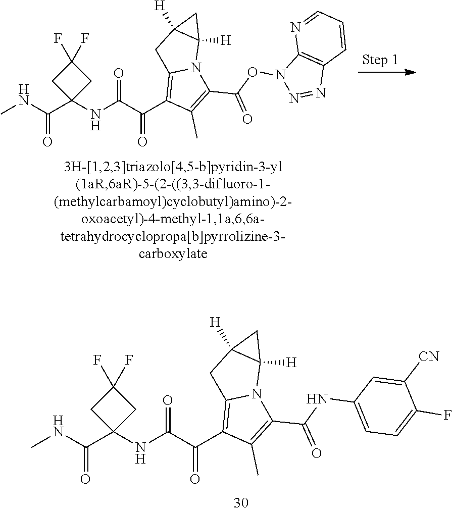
CNC(C1(NC(=O)C(=O)C2=C3N(C(C(NC4=CC=C(F)C([CN])=C4)=O)=C2C)C2([H])C([H])(C3)C2)CC(F)(F)C1)=O.CNC(C1(NC(=O)C(=O)C2=C3N(C(C(ON4N=NC5=C4N=CC=C5)=O)=C2C)C2([H])C([H])(C3)C2)CC(F)(F)C1)=O
